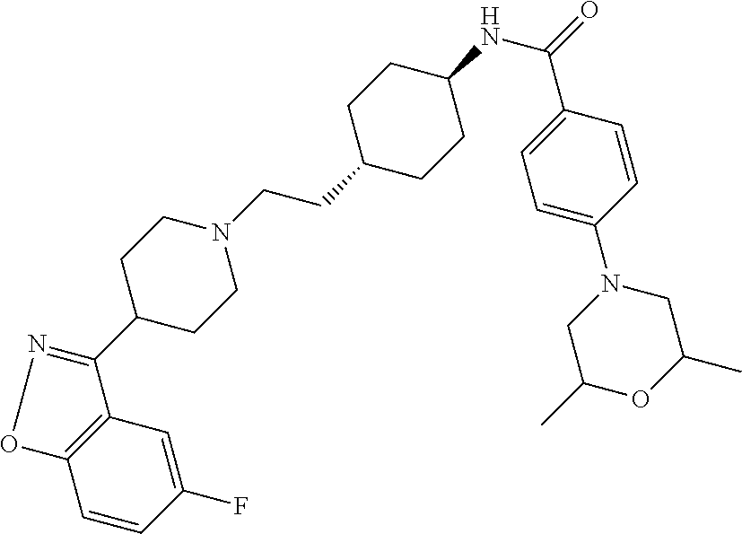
C1=CC(F)=CC2=C1ON=C2C1CCN(CCC2CCC(NC(=O)C3=CC=C(N4CC(C)OC(C)C4)C=C3)CC2)CC1
